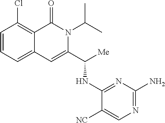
ClC1=C2C(=CC=C1)C=C(C([Me])NC1=NC(N)=NC=C1[NC])N(C(C)C)C2=O
